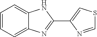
C1=CC=C2C(=C1)NC(C1=CSC=N1)=N2
